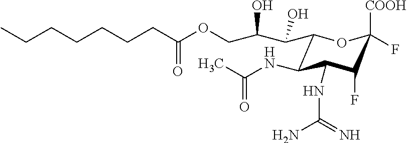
C1(C(O)C(COC(CCCCCCC)=O)O)C(NC(C)=O)C(NC(N)=N)C(F)C([COOH])(F)O1
